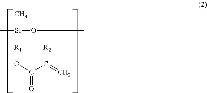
C[Si]([R1]OC(C(=C)[R2])=O)(C)OC
